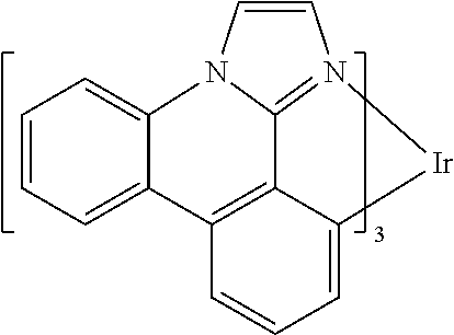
C1=CC=C2C3=C1C1=CC=CC=C1N1C3=N(C=C1)[Ir]2
